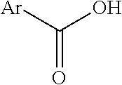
C(=O)([Ar])O
